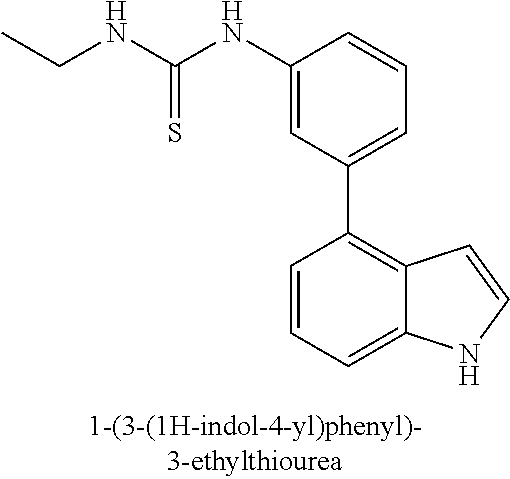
C1(NC(NCC)=S)=CC(C2=C3C(=CC=C2)NC=C3)=CC=C1
